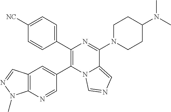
C1(C2=C(C3=CC=C([NC])C=C3)N=C(N3CCC(N(C)C)CC3)C3=CN=CN23)=CC2=C(N=C1)N(C)N=C2
